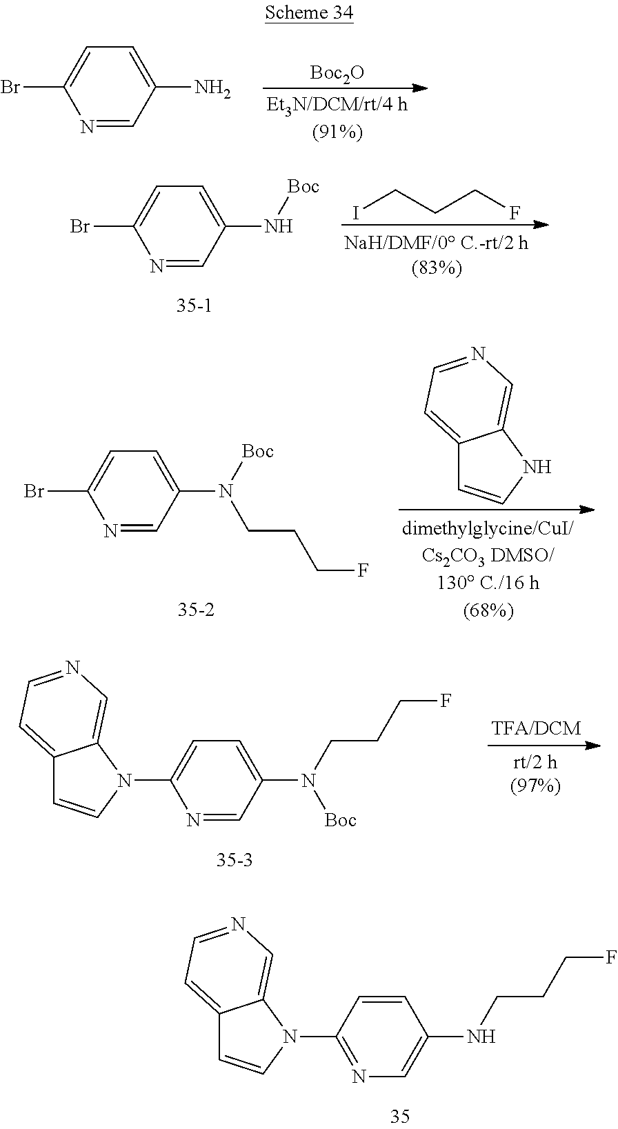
N1=CC(N)=CC=C1Br.[Boc2O].N1=CC(N[Boc])=CC=C1Br.ICCCF.N1=CC(N([Boc])CCCF)=CC=C1Br.C12=CC=NC=C1NC=C2.N1=CC(N(CCCF)[Boc])=CC=C1N1C=CC2=CC=NC=C21.N1=C(N2C=CC3=CC=NC=C32)C=CC(NCCCF)=C1
